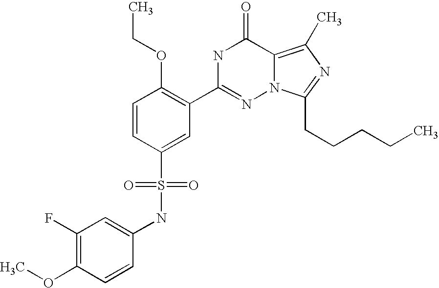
C1=CC(S(NC2=CC(F)=C(OC)C=C2)(=O)=O)=CC(C2=NN3C(=C(C)N=C3CCCCC)C(=O)N2)=C1OCC
